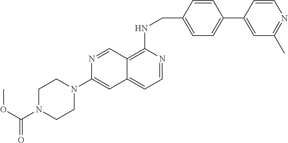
C12=C(NCC3=CC=C(C4=CC(C)=NC=C4)C=C3)N=CC=C1C=C(N1CCN(C(OC)=O)CC1)N=C2
